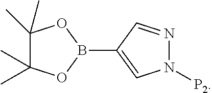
C1(C)(C)C(C)(C)OB(C2=CN([P2])N=C2)O1
